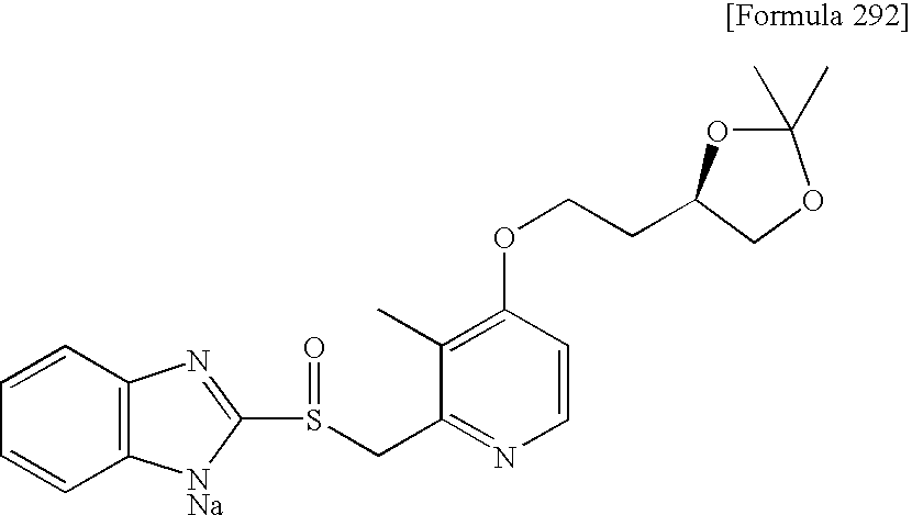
C1=CC=CC2=C1N=C(S(CC1=NC=CC(OCCC3OC(C)(C)OC3)=C1C)=O)[NNa]2
